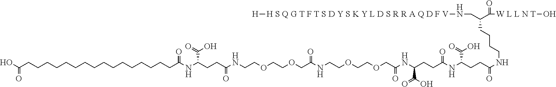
OC(=O)CCCCCCCCCCCCCCCCC(NC(C(O)=O)CCC(NCCOCCOCC(NCCOCCOCC(=O)NC(CCC(=O)NC(CCC(NCCCCC(CN[H S Q G T F T S D Y S K Y L D S R R A Q D F V][H])C(=O)[W L L N T]O)=O)C(=O)O)C(O)=O)=O)=O)=O
